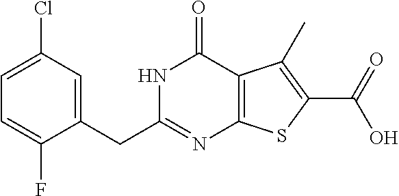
C1(CC2=NC3=C(C(=O)N2)C(C)=C(C(=O)O)S3)=CC(Cl)=CC=C1F
